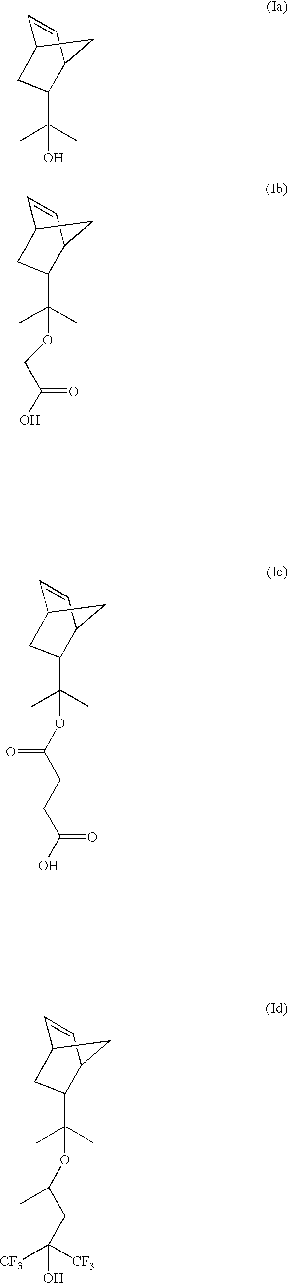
C(C1CC2C=CC1C2)(O)(C)C.C(C1CC2C=CC1C2)(C)(C)OCC(O)=O.C(C1CC2C=CC1C2)(C)(C)OC(=O)CCC(O)=O.C(C1CC2C=CC1C2)(OC(CC(O)([CF3])[CF3])C)(C)C
